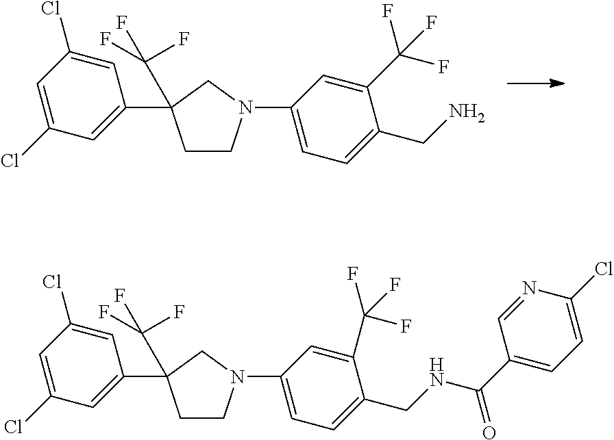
C1=C(Cl)C=C(Cl)C=C1C1(C(F)(F)F)CCN(C2=CC=C(CN)C(C(F)(F)F)=C2)C1.C1=C(Cl)C=C(Cl)C=C1C1(C(F)(F)F)CCN(C2=CC=C(CNC(C3=CC=C(Cl)N=C3)=O)C(C(F)(F)F)=C2)C1
